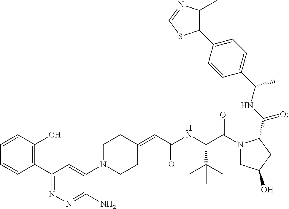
C1(=CC(NC(C(N2CC(O)CC2C(NC(C2=CC=C(C3=C(C)N=CS3)C=C2)C)=O)=O)C(C)(C)C)=O)CCN(C2=CC(C3=C(O)C=CC=C3)=NN=C2N)CC1
